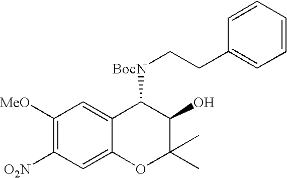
C1([MeO])=C([O2N])C=C2C(=C1)C([BocN]CCC1=CC=CC=C1)C(O)C(C)(C)O2
